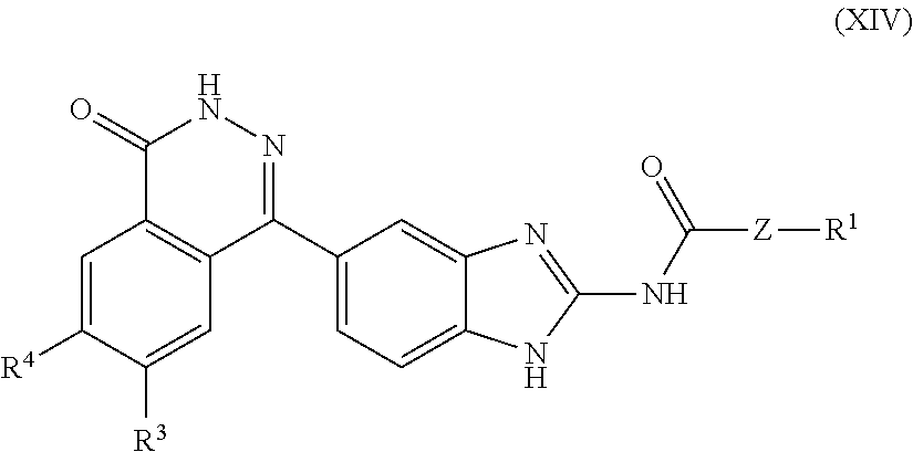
C1=C([R4])C([R3])=CC2=C1C(=O)NN=C2C1=CC=C2C(=C1)N=C(NC([Z][R1])=O)N2
